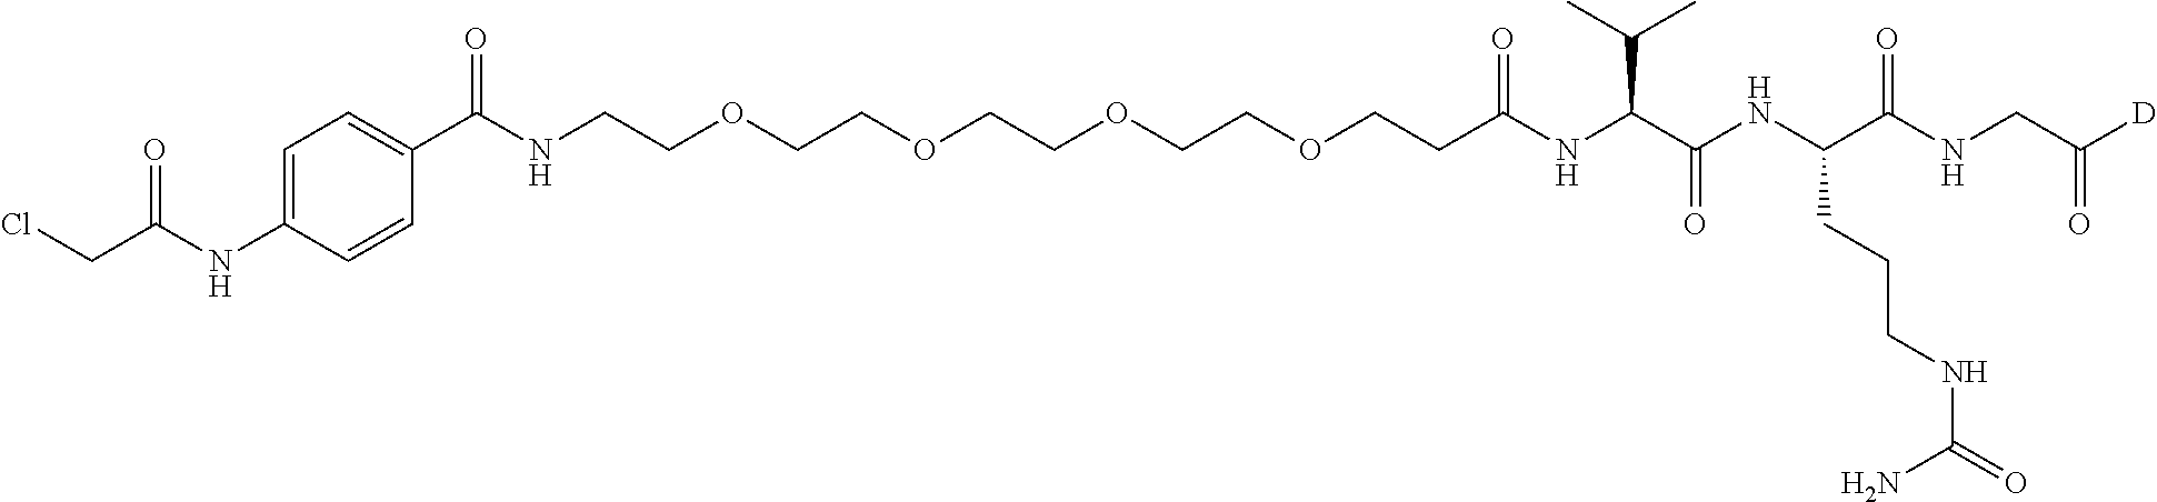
C(C(NC(C(NC(C(NCC([D])=O)=O)CCCNC(=O)N)=O)C(C)C)=O)COCCOCCOCCOCCNC(C1=CC=C(NC(CCl)=O)C=C1)=O
